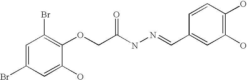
C1=C(Br)C=C(O)C(OCC(NN=CC2=CC(O)=C(O)C=C2)=O)=C1Br
